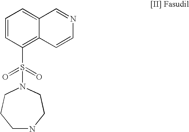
C1NCCN(S(=O)(=O)C2=C3C(=CC=C2)C=NC=C3)CC1
